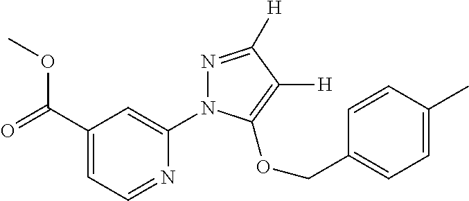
C1(C(=O)OC)=CC=NC(N2N=C([H])C([H])=C2OCC2=CC=C(C)C=C2)=C1
